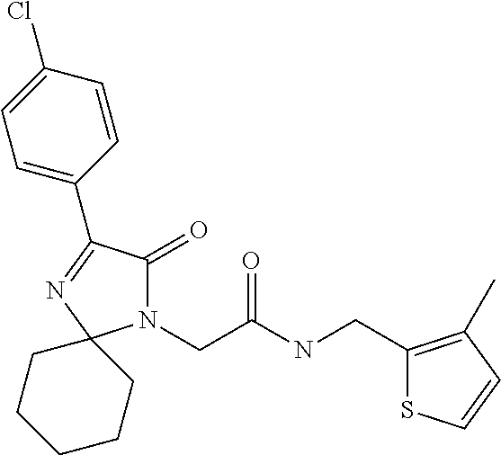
N1(CC(NCC2=C(C)C=CS2)=O)C(=O)C(C2=CC=C(Cl)C=C2)=NC12CCCCC2
